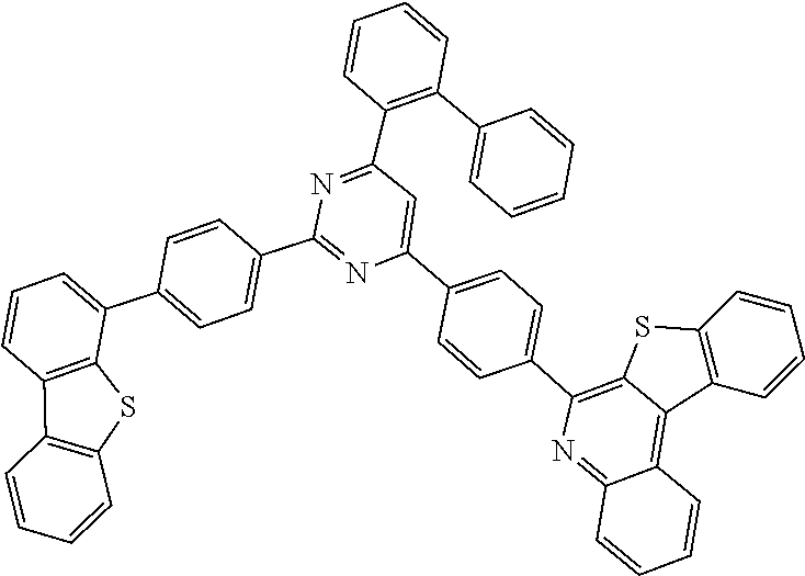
C1=CC(C2=NC(C3=CC=C(C4=C5SC6=C(C5=C5C(=N4)C=CC=C5)C=CC=C6)C=C3)=CC(C3=C(C4=CC=CC=C4)C=CC=C3)=N2)=CC=C1C1=CC=CC2=C1SC1=C2C=CC=C1
